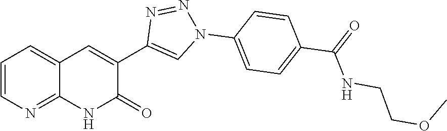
C12=NC=CC=C1C=C(C1=CN(C3=CC=C(C(NCCOC)=O)C=C3)N=N1)C(=O)N2
